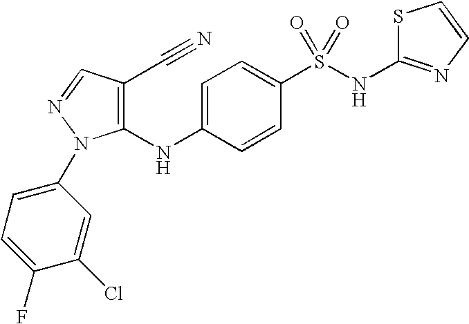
C1(C#N)=C(NC2=CC=C(S(NC3=NC=CS3)(=O)=O)C=C2)N(C2=CC=C(F)C(Cl)=C2)N=C1
